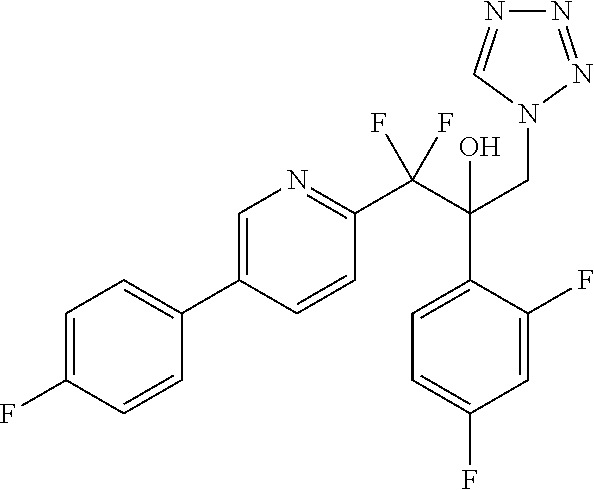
C1=C(F)C=CC(C2=CN=C(C(C(O)(CN3C=NN=N3)C3=CC=C(F)C=C3F)(F)F)C=C2)=C1
